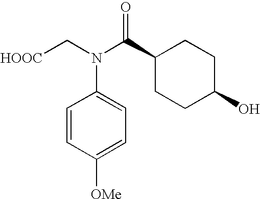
[HOOC]CN(C(C1CCC(O)CC1)=O)C1=CC=C([OMe])C=C1
